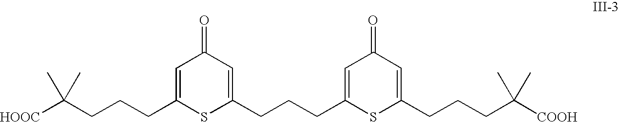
[HOOC]C(CCCC1=CC(=O)C=C(CCCC2=CC(=O)C=C(CCCC([COOH])(C)C)S2)S1)(C)C
